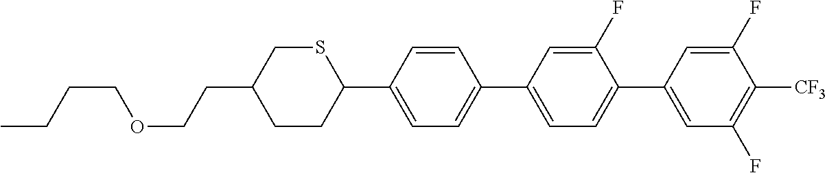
S1CC(CCOCCCC)CCC1C1=CC=C(C2=CC=C(C3=CC(F)=C([CF3])C(F)=C3)C(F)=C2)C=C1
